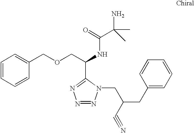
C1=CC=CC(COCC(NC(=O)C(C)(N)C)C2=NN=NN2CC(CC2=CC=CC=C2)C#N)=C1
